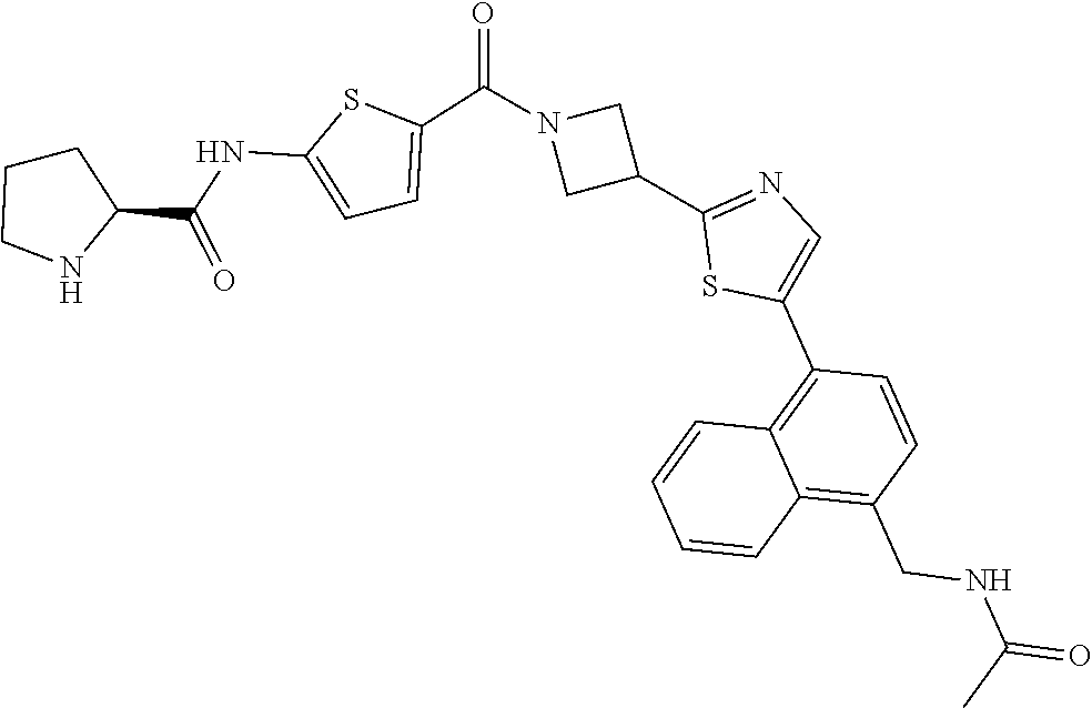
C1CCNC1C(NC1=CC=C(C(N2CC(C3=NC=C(C4=C5C(=C(CNC(C)=O)C=C4)C=CC=C5)S3)C2)=O)S1)=O
